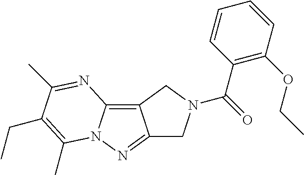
C12=C3N(N=C1CN(C(=O)C1=C(OCC)C=CC=C1)C2)C(C)=C(CC)C(C)=N3
